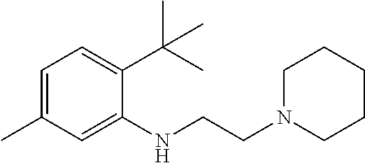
C1=C(C)C=C(NCCN2CCCCC2)C(C(C)(C)C)=C1
